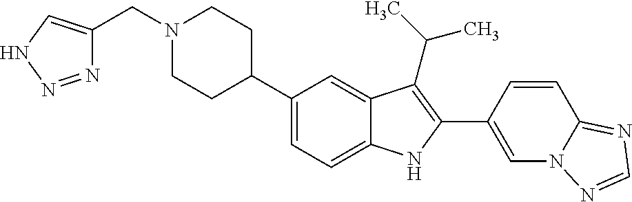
C1(C2CCN(CC3=CNN=N3)CC2)=CC=C2C(=C1)C(C(C)C)=C(C1=CN3C(=NC=N3)C=C1)N2
